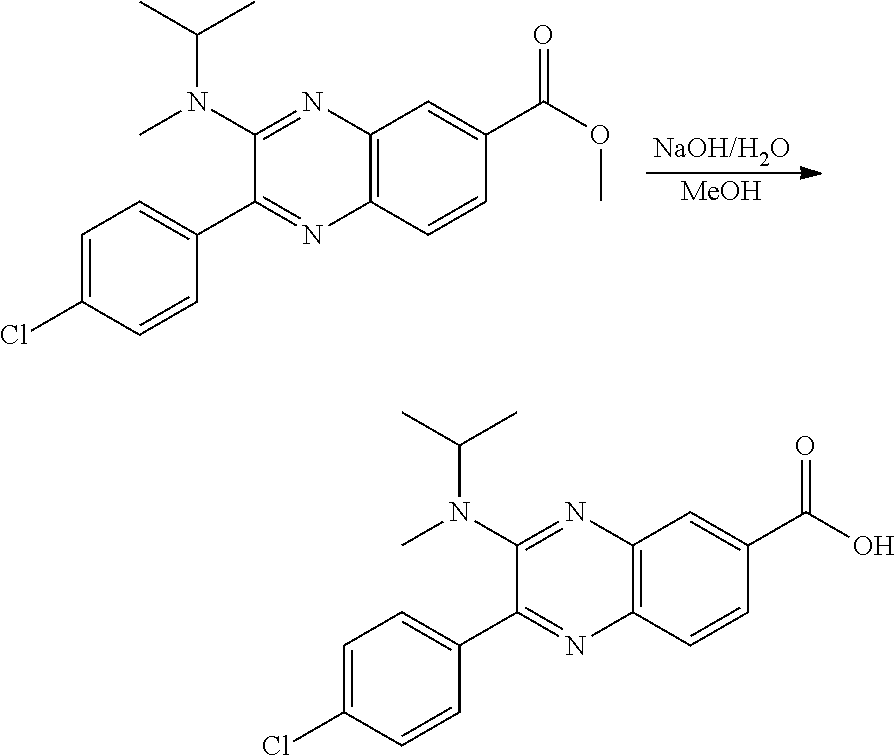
[MeOH].[NaOH/H2O].N(C1=NC2=C(N=C1C1=CC=C(Cl)C=C1)C=CC(C(OC)=O)=C2)(C(C)C)C.N(C1=NC2=C(N=C1C1=CC=C(Cl)C=C1)C=CC(C(O)=O)=C2)(C(C)C)C
